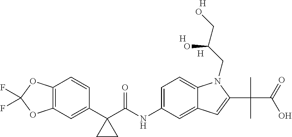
C1(C2(C(NC3=CC=C4C(=C3)C=C(C(C)(C(=O)O)C)N4CC(CO)O)=O)CC2)=CC2=C(C=C1)OC(F)(F)O2.[H].[H].[H]
